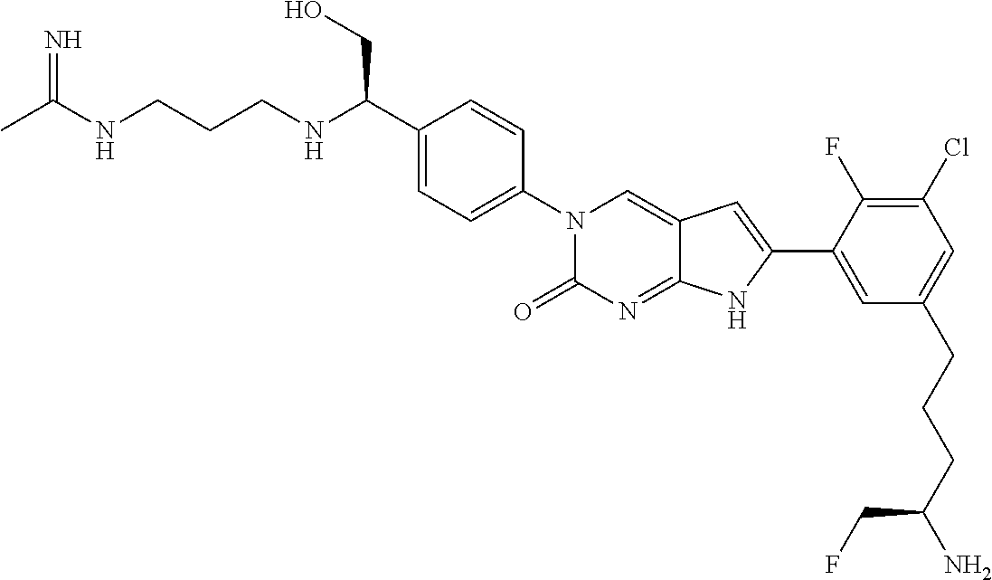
CC(NCCCNC(C1=CC=C(N2C(=O)N=C3C(=C2)C=C(C2=CC(CCCC(N)CF)=CC(Cl)=C2F)N3)C=C1)CO)=N
